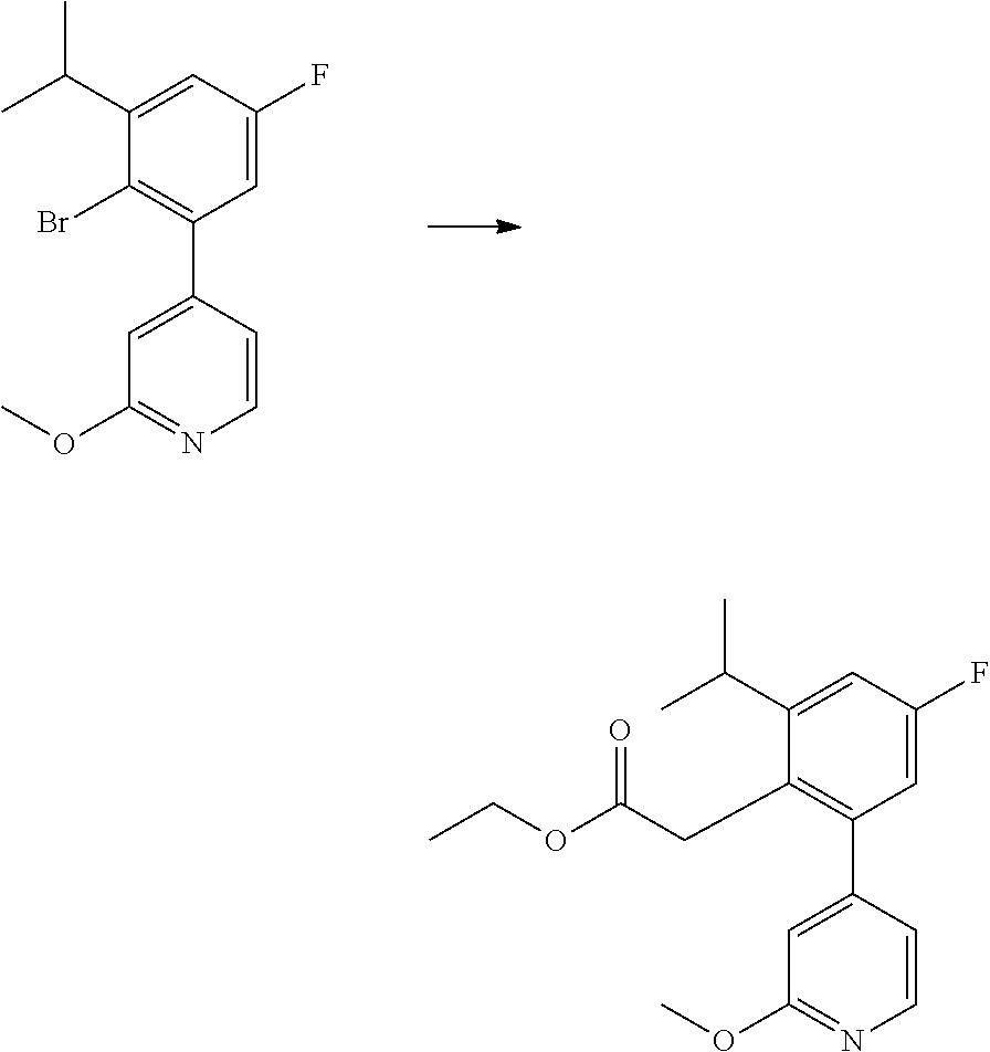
C1=CC(C2=C(Br)C(C(C)C)=CC(F)=C2)=CC(OC)=N1.C1=CC(C2=C(CC(OCC)=O)C(C(C)C)=CC(F)=C2)=CC(OC)=N1
